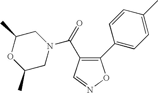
O=C(C1=C(C2=CC=C(C)C=C2)ON=C1)N1CC(C)OC(C)C1
